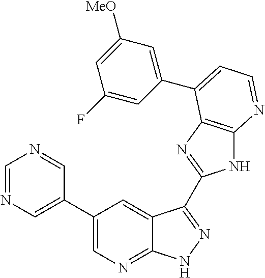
C1(C2=CN=CN=C2)=CN=C2C(=C1)C(C1=NC3=C(N1)N=CC=C3C1=CC([MeO])=CC(F)=C1)=NN2
